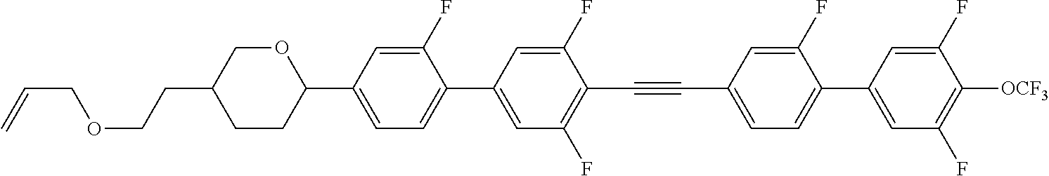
C=CCOCCC1CCC(C2=CC=C(C3=CC(F)=C(C#CC4=CC=C(C5=CC(F)=C([OCF3])C(F)=C5)C(F)=C4)C(F)=C3)C(F)=C2)OC1
